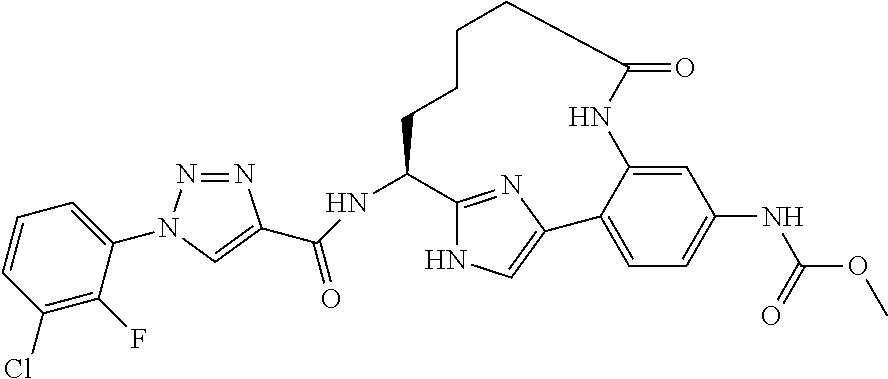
N(C1C2=NC(=CN2)C2=CC=C(NC(OC)=O)C=C2NC(=O)CCCC1)C(=O)C1=CN(C2=CC=CC(Cl)=C2F)N=N1
